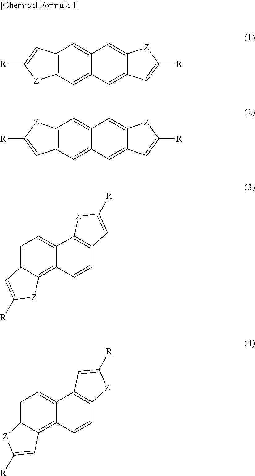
C12=C(C=C3C(=C1)C=C1C(=C3)C=C([R])[Z]1)[Z]C([R])=C2.C12=C(C=C3C(=C1)C=C1C(=C3)[Z]C([R])=C1)[Z]C([R])=C2.C1=C2C(=C3C(=C1)C1=C(C=C3)C=C([R])[Z]1)[Z]C([R])=C2.C1=C2C(=C3C(=C1)C1=C(C=C3)[Z]C([R])=C1)C=C([R])[Z]2
